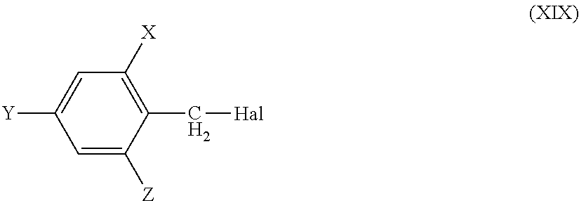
C1=C([Z])C(C[Hal])=C([X])C=C1[Y]
